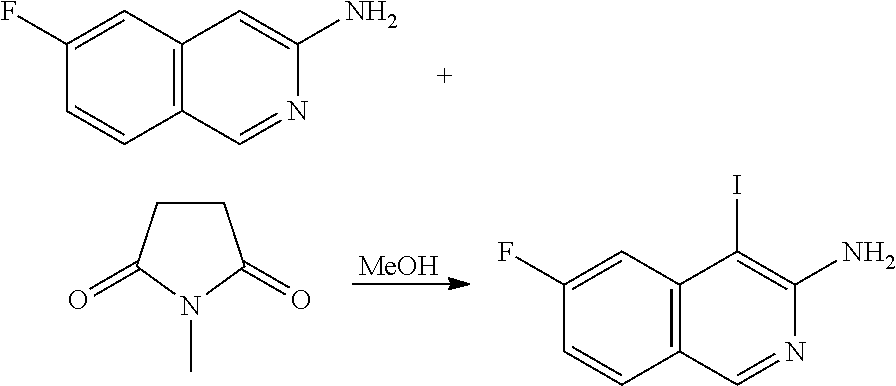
C12=C(C=NC(N)=C1)C=CC(F)=C2.C1CC(=O)N(C)C1=O.[MeOH].C12=C(C=NC(N)=C1I)C=CC(F)=C2
